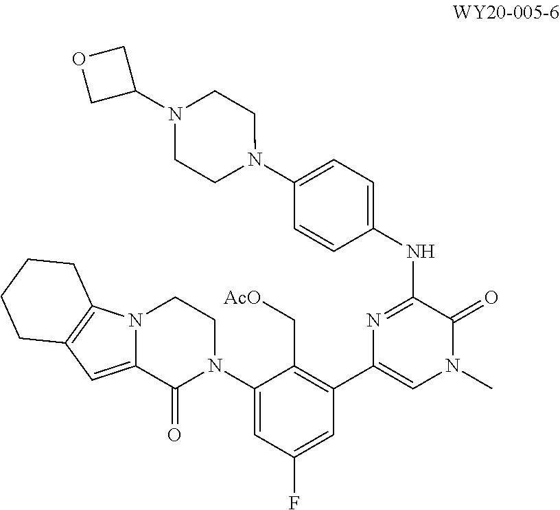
C1(N2CCN3C(=CC4=C3CCCC4)C2=O)=CC(F)=CC(C2=CN(C)C(=O)C(NC3=CC=C(N4CCN(C5COC5)CC4)C=C3)=N2)=C1C[AcO]
